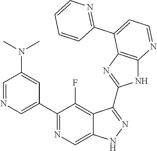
C1=NC=C(C2=NC=C3C(=C2F)C(C2=NC4=C(N2)N=CC=C4C2=NC=CC=C2)=NN3)C=C1N(C)C
